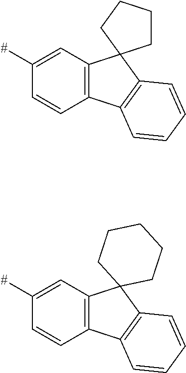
C12=C(C=C([#])C=C1)C1(C3=C2C=CC=C3)CCCC1.C12=C(C=C([#])C=C1)C1(C3=C2C=CC=C3)CCCCC1
